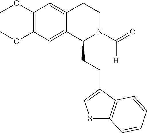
COC1=C(OC)C=C2C(=C1)CCN(C(=O)[H])C2CCC1=CSC2=C1C=CC=C2
